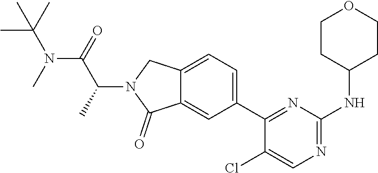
C12=CC(C3=NC(NC4CCOCC4)=NC=C3Cl)=CC=C1CN(C(C(N(C)C(C)(C)C)=O)C)C2=O
